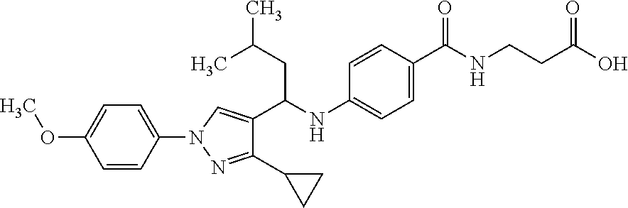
C(C(NC1=CC=C(C(=O)NCCC(O)=O)C=C1)C1=CN(C2=CC=C(OC)C=C2)N=C1C1CC1)C(C)C
